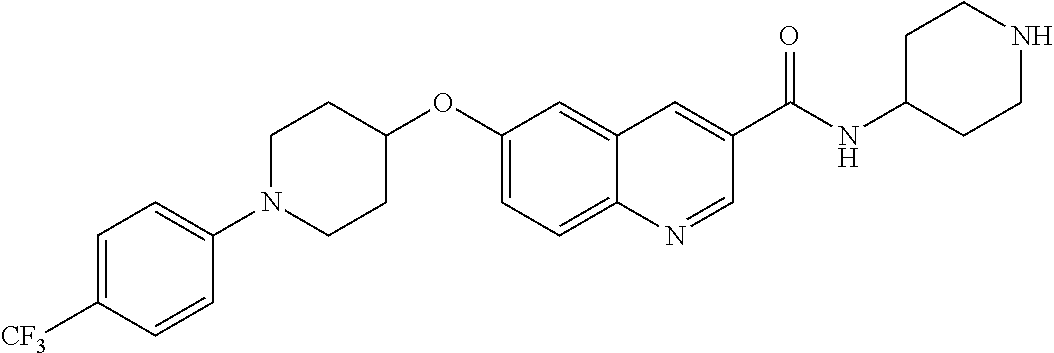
C1(N2CCC(OC3=CC=C4C(=C3)C=C(C(NC3CCNCC3)=O)C=N4)CC2)=CC=C([CF3])C=C1
